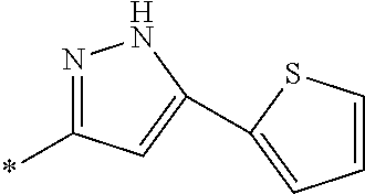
N1=C(*)C=C(C2=CC=CS2)N1
